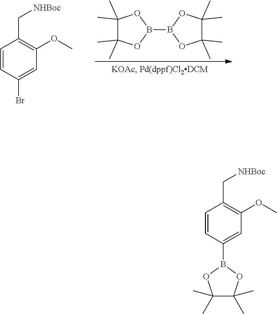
C1(C[NHBoc])=C(OC)C=C(Br)C=C1.O1C(C)(C)C(C)(C)OB1B1OC(C)(C)C(C)(C)O1.C1=CC(C[NHBoc])=C(OC)C=C1B1OC(C)(C)C(C)(C)O1
